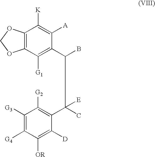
C12=C(C([G1])=C(C(B)C(C3=C([G2])C([G3])=C([G4])C([OR])=C3[D])(C)[E])C([A])=C1[K])OCO2
